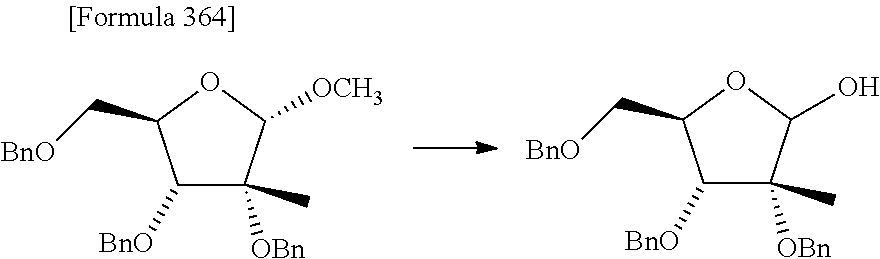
C1([BnO])C([OBn])(C)C([OCH3])OC1C[BnO].C1([BnO])C([OBn])(C)C(O)OC1C[BnO]
